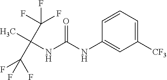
O=C(NC1=CC([CF3])=CC=C1)NC(C)(C(F)(F)F)C(F)(F)F
